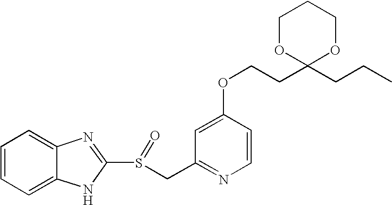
C1=CC=C2C(=C1)N=C(S(=O)CC1=NC=CC(OCCC3(CCC)OCCCO3)=C1)N2
